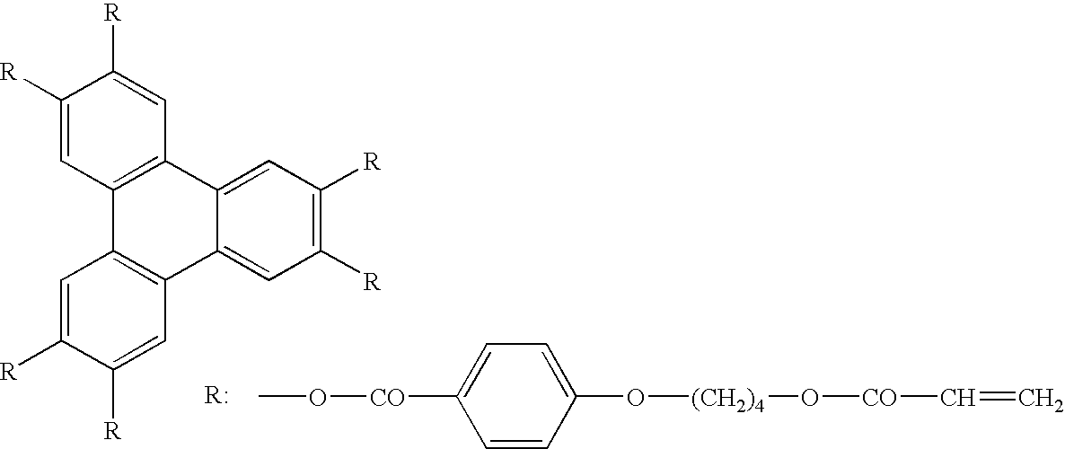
C1([R])=CC2=C(C=C1[R])C1=CC([R])=C([R])C=C1C1=C2C=C([R])C([R])=C1.CO[CO]C1=CC=C(O[(CH2)4]O[CO]C=C)C=C1
